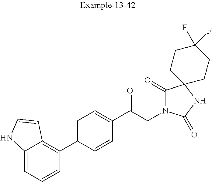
C12=CC=CC(C3=CC=C(C(CN4C(=O)C5(NC4=O)CCC(F)(F)CC5)=O)C=C3)=C1C=CN2
